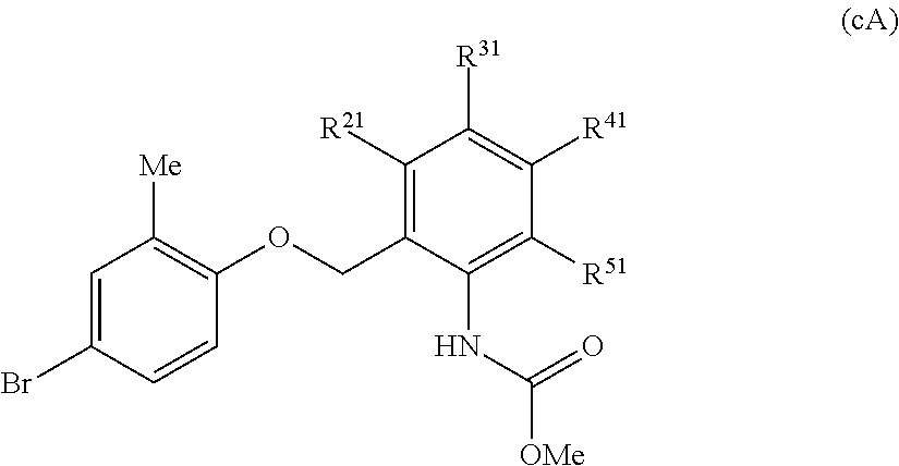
C1=C(Br)C=CC(OCC2=C([R21])C([R31])=C([R41])C([R51])=C2NC([OMe])=O)=C1[Me]
